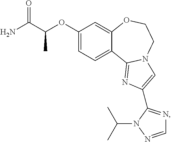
C1(OC(C)C(=O)N)=CC=C2C(=C1)OCCN1C2=NC(C2=NC=NN2C(C)C)=C1
